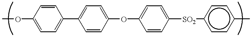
C1(OC)=CC=C(C2=CC=C(OC3=CC=C([SO2]c4ccc(C)cc4)C=C3)C=C2)C=C1
